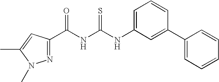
N(C(=S)NC(=O)C1=NN(C)C(C)=C1)C1=CC=CC(C2=CC=CC=C2)=C1
